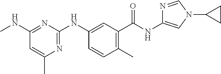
C1=CC(C)=C(C(NC2=CN(C3CC3)C=N2)=O)C=C1NC1=NC(C)=CC(NC)=N1
